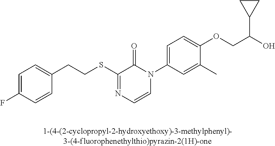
C(SC1=NC=CN(C2=CC=C(OCC(O)C3CC3)C(C)=C2)C1=O)CC1=CC=C(F)C=C1
